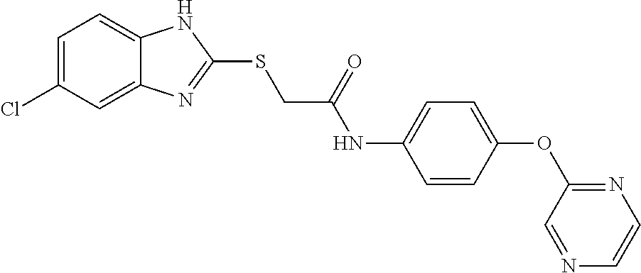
C12=CC(Cl)=CC=C1NC(SCC(NC1=CC=C(OC3=NC=CN=C3)C=C1)=O)=N2
